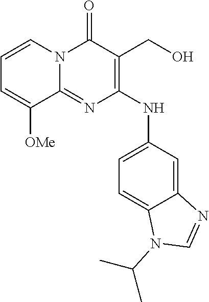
C1=CN2C(=NC(NC3=CC=C4C(=C3)N=CN4C(C)C)=C(CO)C2=O)C([OMe])=C1
